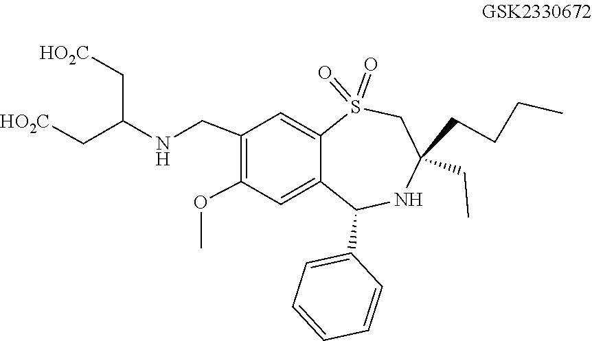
O(C)C1=C(CNC(C[HO2C])C[HO2C])C=C2C(=C1)C(C1=CC=CC=C1)NC(CC)(CCCC)CS2(=O)=O
